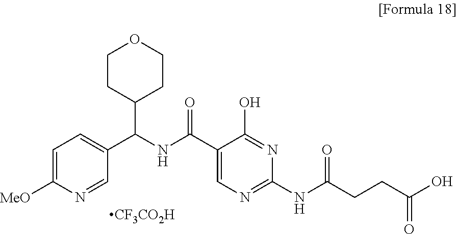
C1=C([MeO])N=CC(C(NC(C2=CN=C(NC(CCC(O)=O)=O)N=C2O)=O)C2CCOCC2)=C1.[CF3CO2H]
